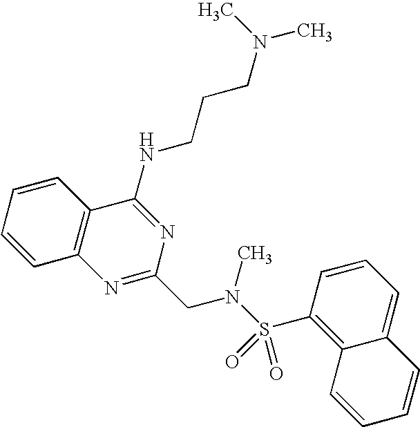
C1=CC2=C(C=C1)C(NCCCN(C)C)=NC(CN(S(=O)(=O)C1=C3C(=CC=C1)C=CC=C3)C)=N2
